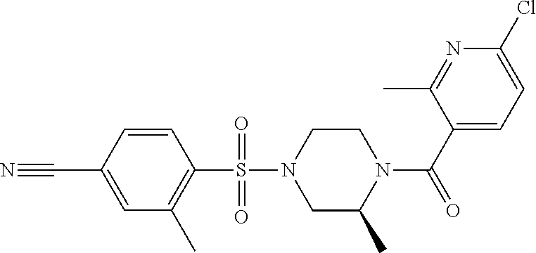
C1=CC(C#N)=CC(C)=C1S(N1CC(C)N(C(C2=CC=C(Cl)N=C2C)=O)CC1)(=O)=O
